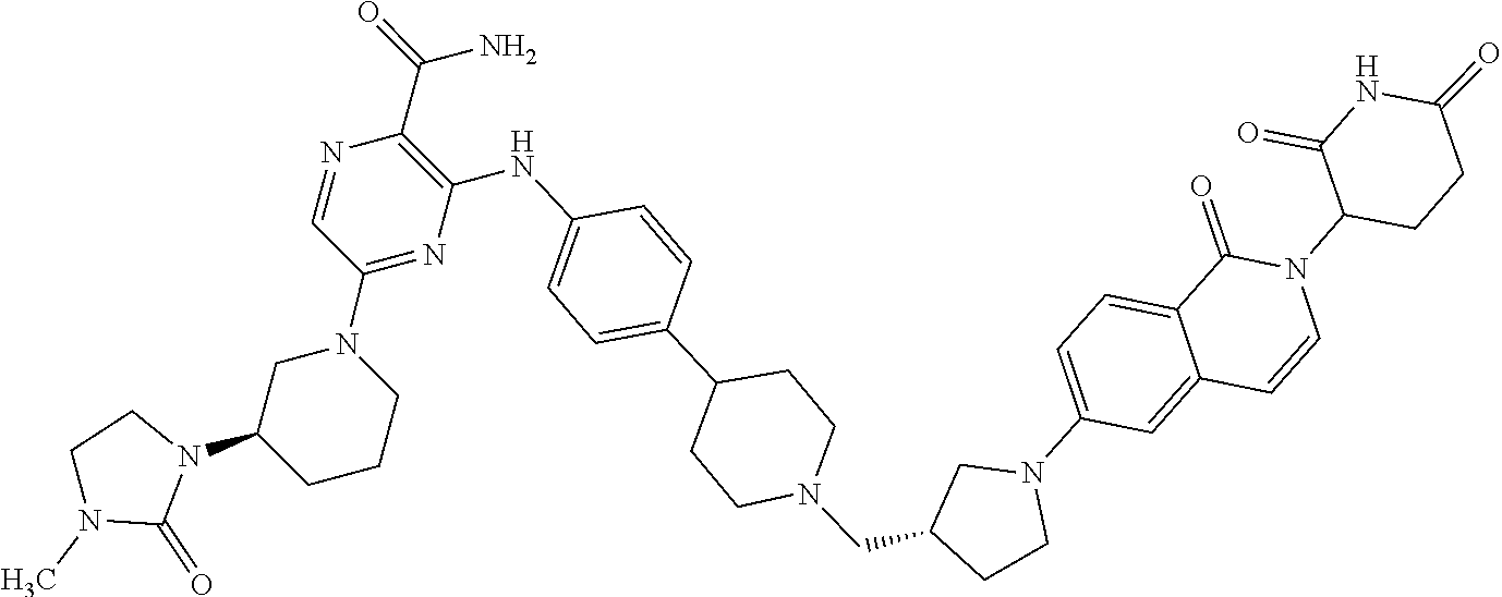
C1(CN2CCC(C3=CC=C(NC4=C(C(=O)N)N=CC(N5CC(N6C(=O)N(C)CC6)CCC5)=N4)C=C3)CC2)CCN(C2=CC=C3C(=C2)C=CN(C2C(=O)NC(=O)CC2)C3=O)C1
